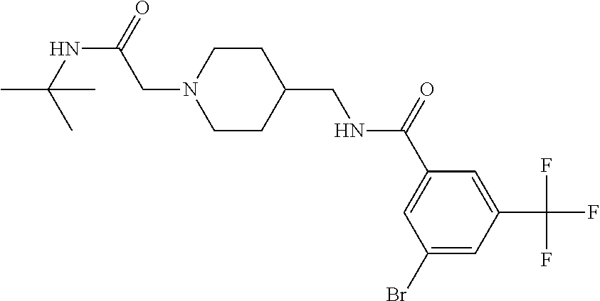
N1(CC(NC(C)(C)C)=O)CCC(CNC(C2=CC(Br)=CC(C(F)(F)F)=C2)=O)CC1
